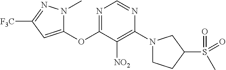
O(C1=NC=NC(N2CCC(S(=O)(=O)C)C2)=C1[NO2])C1=CC([F3C])=NN1C
